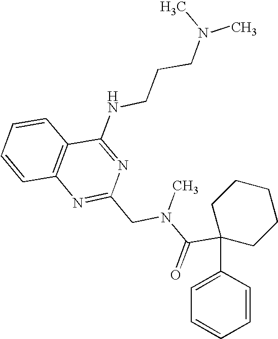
C1=CC2=C(C=C1)C(NCCCN(C)C)=NC(CN(C(C1(C3=CC=CC=C3)CCCCC1)=O)C)=N2
